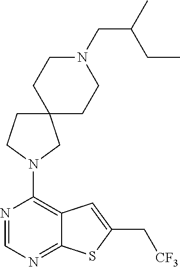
C1(N2CC3(CCN(CC(C)CC)CC3)CC2)=C2C(=NC=N1)SC(C[CF3])=C2
